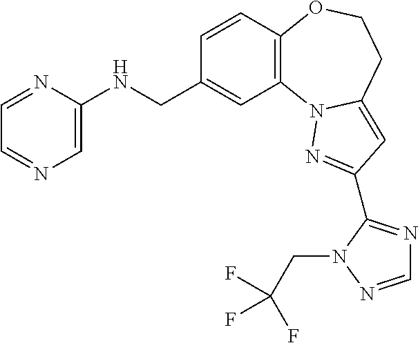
C1=CC2=C(C=C1CNC1=CN=CC=N1)N1C(=CC(C3=NC=NN3CC(F)(F)F)=N1)CCO2
